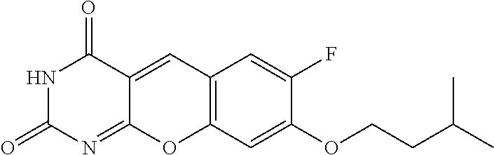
N1C(=O)N=C2C(=CC3=C(O2)C=C(OCCC(C)C)C(F)=C3)C1=O
